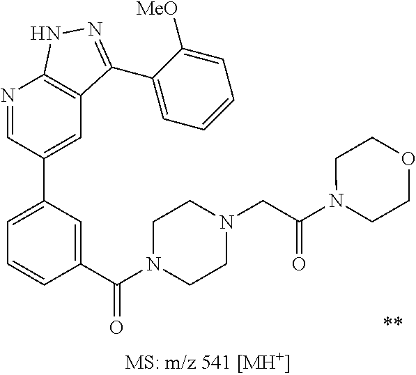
N1=CC(C2=CC=CC(C(N3CCN(CC(=O)N4CCOCC4)CC3)=O)=C2)=CC2=C1NN=C2C1=CC=CC=C1[MeO]
